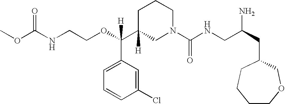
O=C(NCCOC(C1([H])CN(C(NCC(CC2CCCCOC2)N)=O)CCC1)(C1=CC=CC(Cl)=C1)[H])OC
